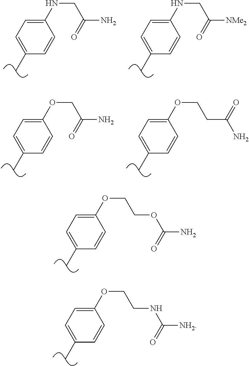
C1(OCCOC(=O)N)=CC=C(C)C=C1.C1(OCCNC(=O)[NH2])=CC=C(C)C=C1.C1(NCC(N)=O)=CC=C(C)C=C1.C1(NCC([NMe2])=O)=CC=C(C)C=C1.C1(OCC(N)=O)=CC=C(C)C=C1.C1(OCCC(=O)N)=CC=C(C)C=C1
